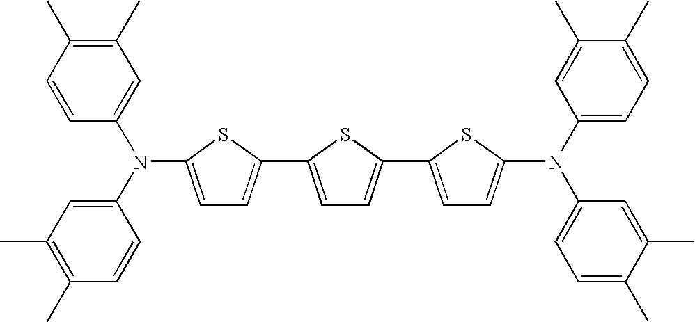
C1=C(N(C2=CC(C)=C(C)C=C2)C2=CC(C)=C(C)C=C2)SC(C2=CC=C(C3=CC=C(N(C4=CC=C(C)C(C)=C4)C4=CC=C(C)C(C)=C4)S3)S2)=C1
